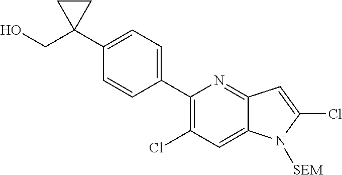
C1(C2=CC=C(C3(CO)CC3)C=C2)=C(Cl)C=C2C(=N1)C=C(Cl)N2[SEM]
